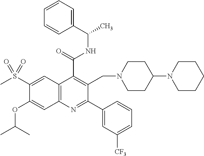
C1=CC=C(C(C)NC(C2=C(CN3CCC(N4CCCCC4)CC3)C(C3=CC([CF3])=CC=C3)=NC3=C2C=C(S(C)(=O)=O)C(OC(C)C)=C3)=O)C=C1
